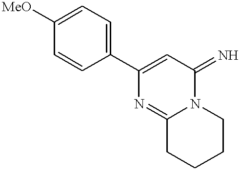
C1(C2=CC(=N)N3C(=N2)CCCC3)=CC=C([MeO])C=C1
